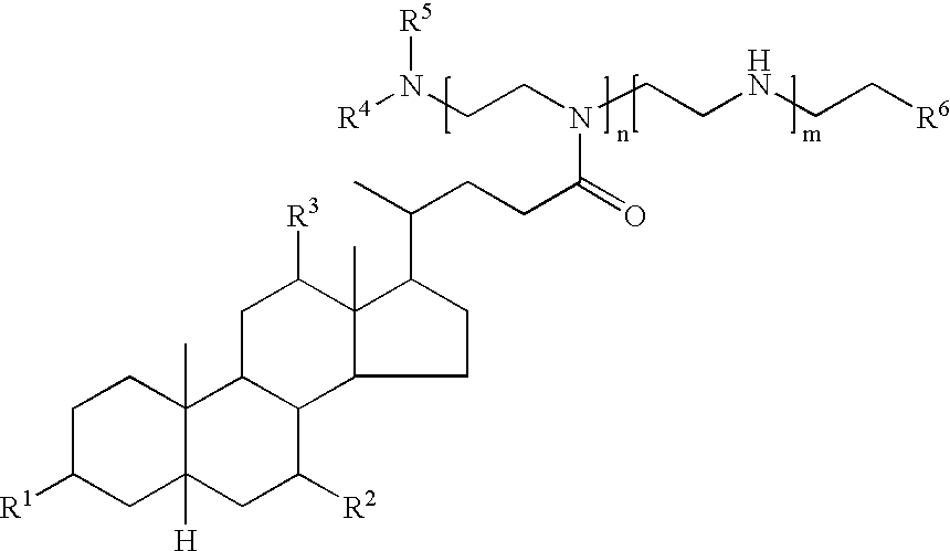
[R4]N(CCN(CCNCC[R6])C(CCC(C)C1CCC2C1(C)C([R3])CC1C2C([R2])CC2([H])C1(C)CCC([R1])C2)=O)[R5]
